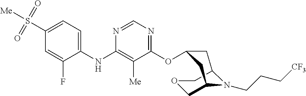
C1=C(S(=O)(=O)[Me])C=C(F)C(NC2=C([Me])C(OC3CC4COCC(C3)N4CCC[CF3])=NC=N2)=C1
